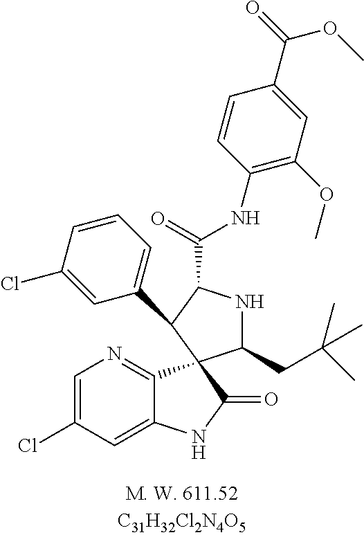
C1=C(Cl)C=C2C(=N1)C1(C(=O)N2)C(CC(C)(C)C)NC(C(=O)NC2=C(OC)C=C(C(=O)OC)C=C2)C1C1=CC=CC(Cl)=C1
